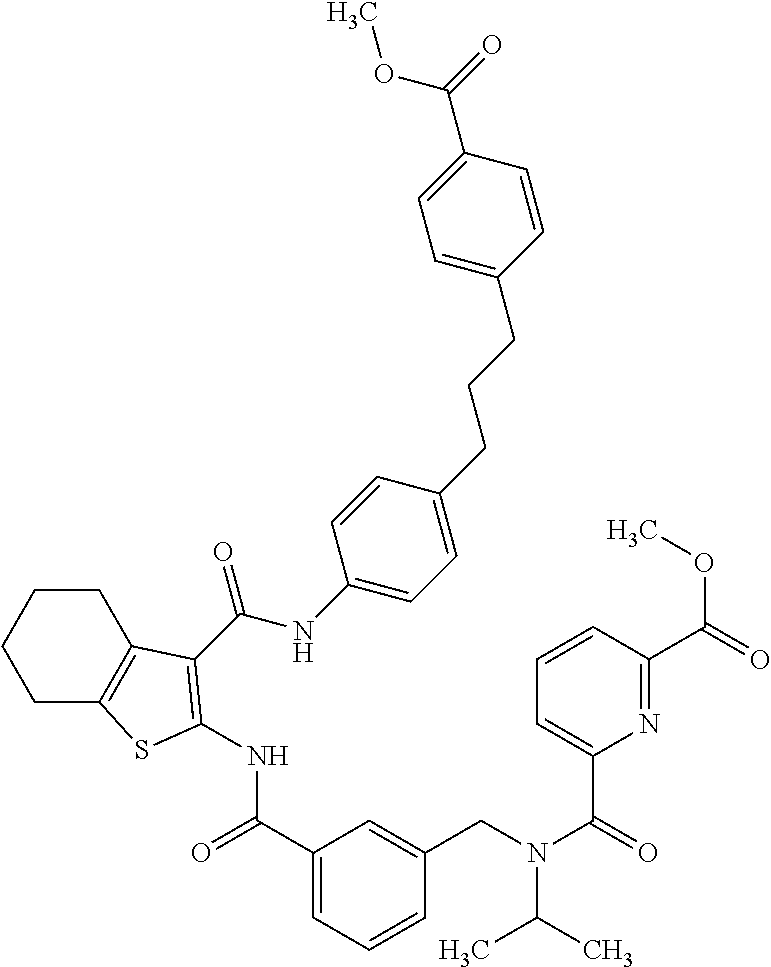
C1C2=C(CCC1)C(C(NC1=CC=C(CCCC3=CC=C(C(=O)OC)C=C3)C=C1)=O)=C(NC(=O)C1=CC=CC(CN(C(=O)C3=CC=CC(C(=O)OC)=N3)C(C)C)=C1)S2
